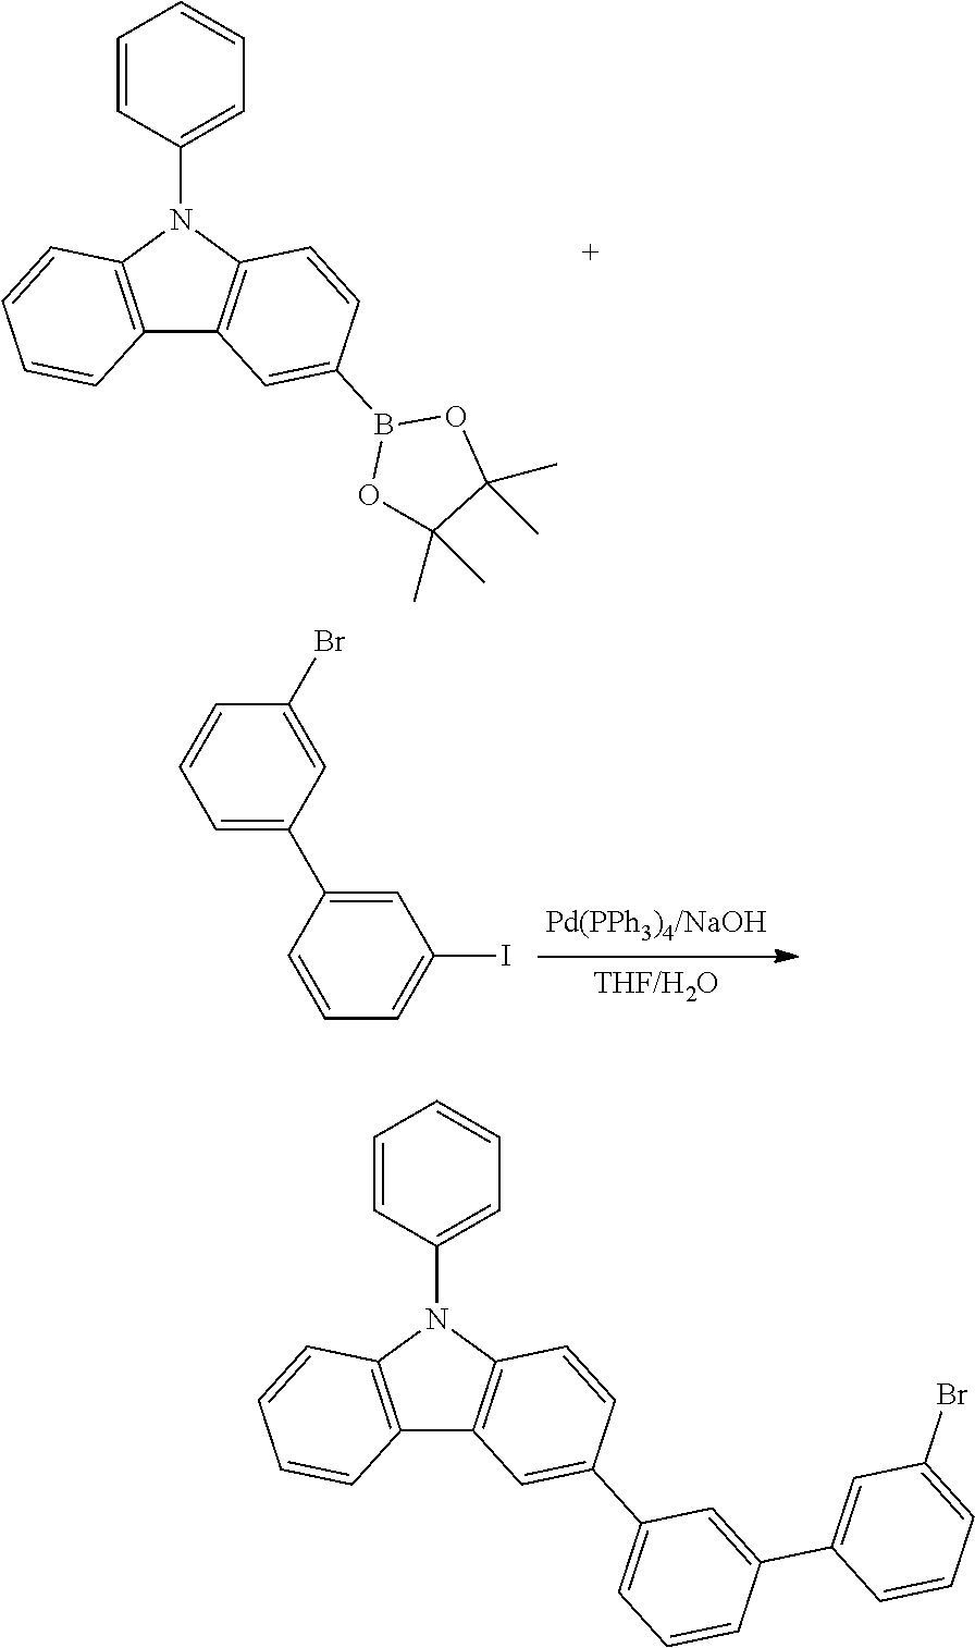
C12=C(N(C3=CC=CC=C3)C3=C1C=C(B1OC(C)(C)C(C)(C)O1)C=C3)C=CC=C2.C1=C(C2=CC=CC(Br)=C2)C=CC=C1I.C12=C(N(C3=CC=CC=C3)C3=C1C=C(C1=CC=CC(C4=CC(Br)=CC=C4)=C1)C=C3)C=CC=C2
